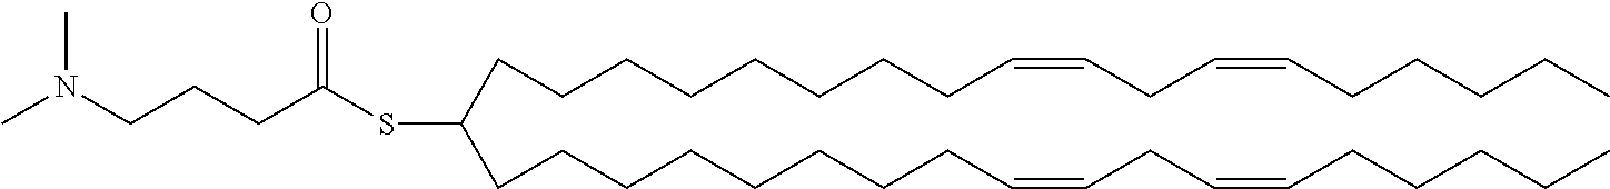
C(CCCCCCC=CCC=CCCCCC)CC(SC(CCCN(C)C)=O)CCCCCCCCC=CCC=CCCCCC
